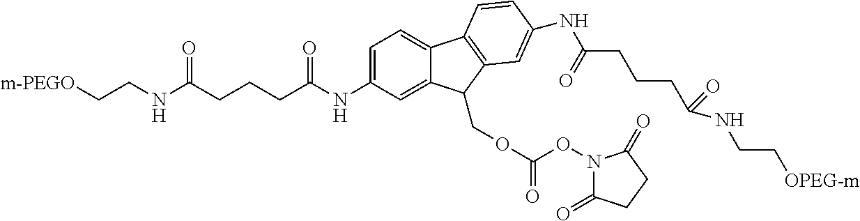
C1(NC(CCCC(NCC[m-PEGO])=O)=O)=CC=C2C(=C1)C(COC(=O)ON1C(=O)CCC1=O)C1=C2C=CC(NC(CCCC(NCC[OPEG-m])=O)=O)=C1
